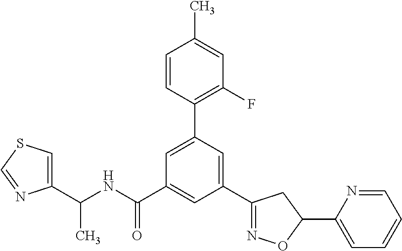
C1(C2=NOC(C3=CC=CC=N3)C2)=CC(C2=C(F)C=C(C)C=C2)=CC(C(NC(C2=CSC=N2)C)=O)=C1
